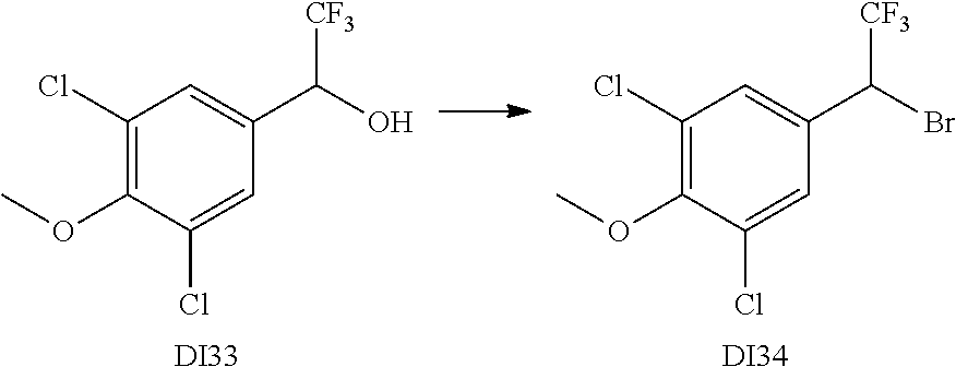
C1(OC)=C(Cl)C=C(C(O)[CF3])C=C1Cl.C1(OC)=C(Cl)C=C(C(Br)[CF3])C=C1Cl.[DI33].[DI34]
